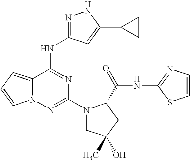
N1=C(NC2=NC(N3CC(O)(C)CC3C(=O)NC3=NC=CS3)=NN3C2=CC=C3)C=C(C2CC2)N1
